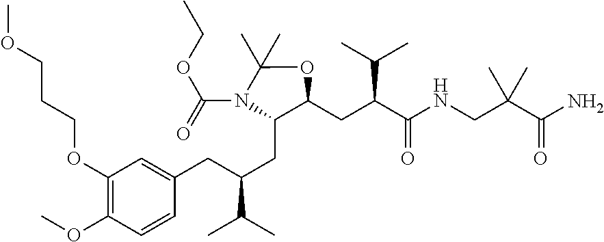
C1(CC(CC2=CC(OCCCOC)=C(OC)C=C2)C(C)C)C(CC(C(NCC(C(N)=O)(C)C)=O)C(C)C)OC(C)(C)N1C(OCC)=O
